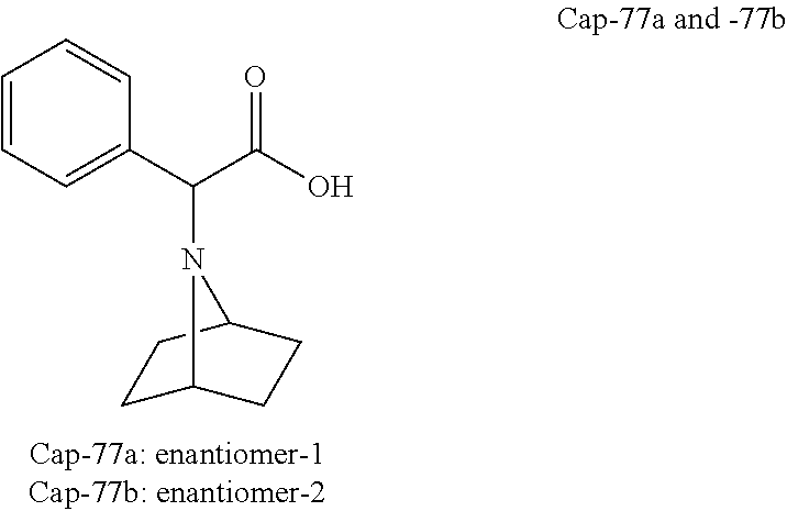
O=C(O)C(C1=CC=CC=C1)N1C2CCC1CC2
